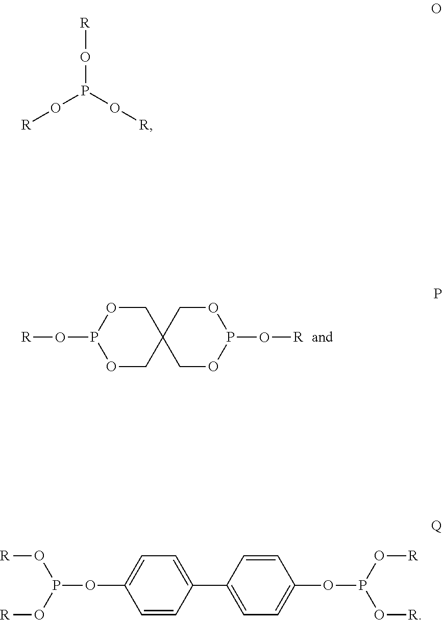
O1CC2(COP1O[R])COP(O[R])OC2.[R]OP(O[R])O[R].C1=CC(C2=CC=C(OP(O[R])O[R])C=C2)=CC=C1OP(O[R])O[R]
